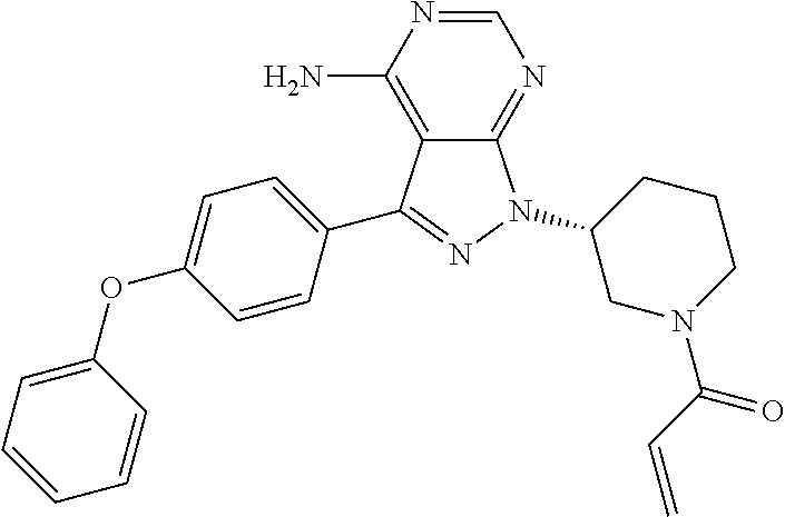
C12=NC=NC(N)=C1C(C1=CC=C(OC3=CC=CC=C3)C=C1)=NN2C1CN(C(=O)C=C)CCC1
